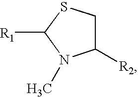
C1([R2])CSC([R1])N1C
